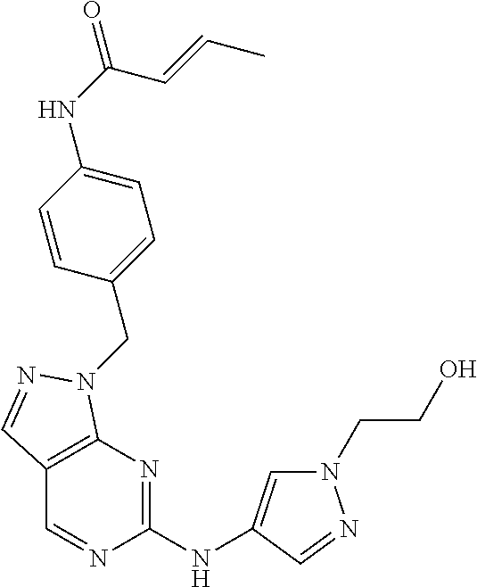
N1(CCO)C=C(NC2=NC3=C(C=N2)C=NN3CC2=CC=C(NC(=O)C=CC)C=C2)C=N1
